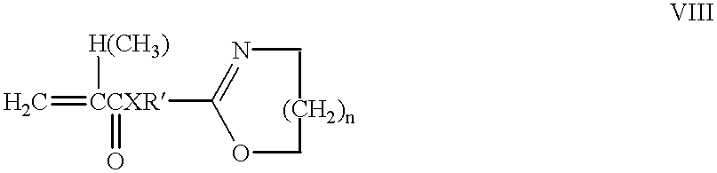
C=[CCXR]([H(CH3)])(C(=NC)OC)=O
